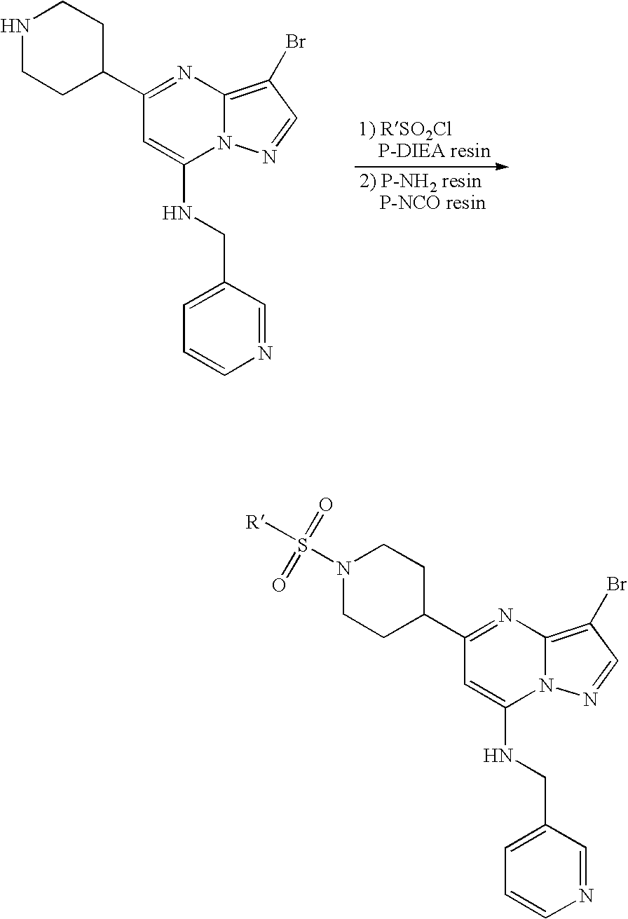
N1CCC(C2=NC3=C(Br)C=NN3C(NCC3=CC=CN=C3)=C2)CC1.N1(S([R])(=O)=O)CCC(C2=NC3=C(Br)C=NN3C(NCC3=CC=CN=C3)=C2)CC1
